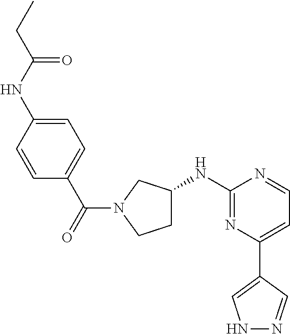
C1C(NC2=NC(C3=CNN=C3)=CC=N2)CN(C(C2=CC=C(NC(CC)=O)C=C2)=O)C1
